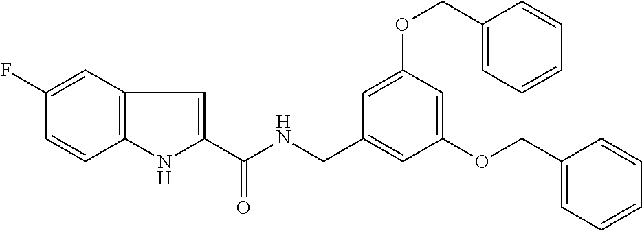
C1(F)=CC2=C(C=C1)NC(C(NCC1=CC(OCC3=CC=CC=C3)=CC(OCC3=CC=CC=C3)=C1)=O)=C2
